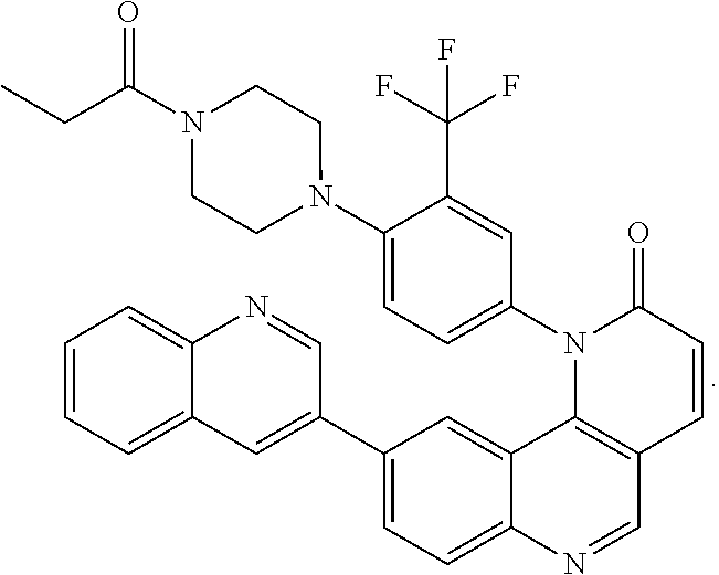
C1=CC=C2C(=C1)N=CC(C1=CC=C3C(=C1)C1=C(C=N3)C=CC(=O)N1C1=CC=C(N3CCN(C(=O)CC)CC3)C(C(F)(F)F)=C1)=C2
